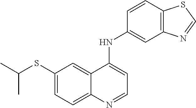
S(C1=CC=C2C(=C1)C(NC1=CC3=C(C=C1)SC=N3)=CC=N2)C(C)C
